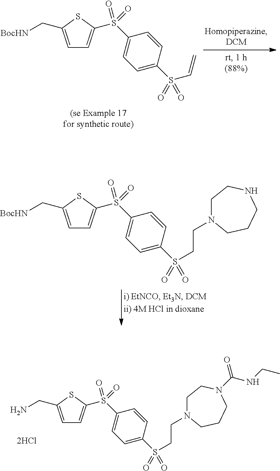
C1=C(C[BocHN])SC(S(C2=CC=C(S(C=C)(=O)=O)C=C2)(=O)=O)=C1.C1=C(C[BocHN])SC(S(C2=CC=C(S(CCN3CCNCCC3)(=O)=O)C=C2)(=O)=O)=C1.C1=C(CN)SC(S(C2=CC=C(S(CCN3CCN(C(=O)NCC)CCC3)(=O)=O)C=C2)(=O)=O)=C1
